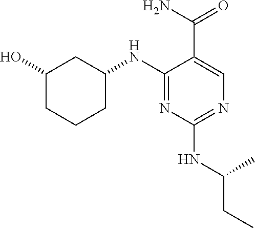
C1(NC2CC(O)CCC2)=NC(NC(CC)C)=NC=C1C(N)=O
